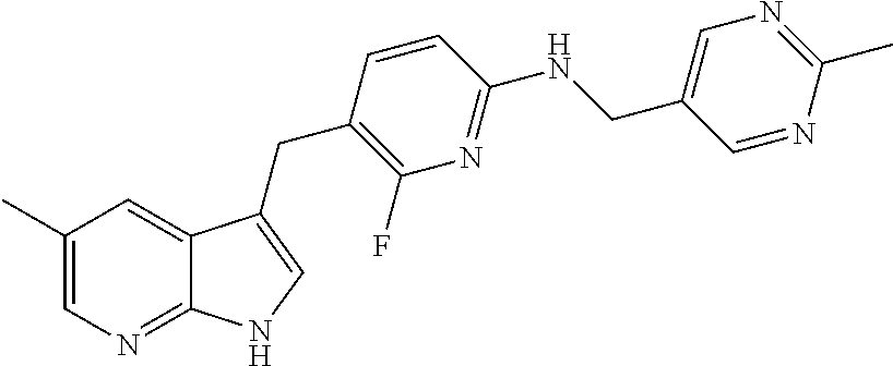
C1(C)=CN=C2C(=C1)C(CC1=C(F)N=C(NCC3=CN=C(C)N=C3)C=C1)=CN2
